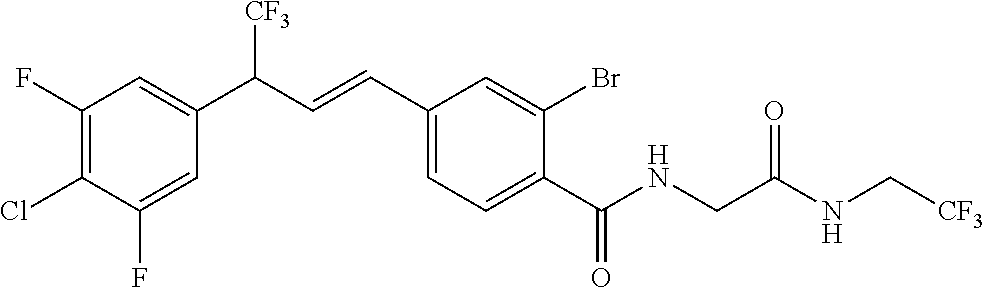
C1(F)=C(Cl)C(F)=CC(C(C=CC2=CC=C(C(NCC(NC[CF3])=O)=O)C(Br)=C2)[CF3])=C1
